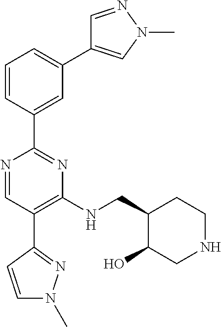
C1=C(C2=NC(NCC3C(O)CNCC3)=C(C3=NN(C)C=C3)C=N2)C=CC=C1C1=CN(C)N=C1
